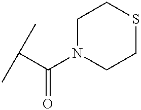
CC(C)C(=O)N1CCSCC1
